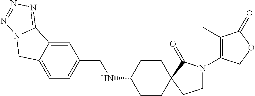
C1=C2C(=CC=C1CNC1CCC3(CC1)C(=O)N(C1=C(C)C(=O)OC1)CC3)CN1C2=NN=N1
